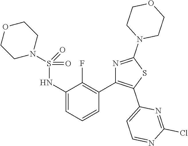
C1(NS(=O)(=O)N2CCOCC2)=CC=CC(C2=C(C3=CC=NC(Cl)=N3)SC(N3CCOCC3)=N2)=C1F
